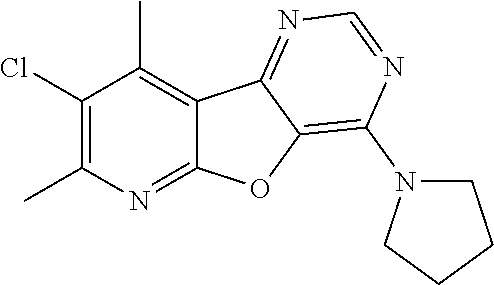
C1(Cl)=C(C)N=C2C(=C1C)C1=NC=NC(N3CCCC3)=C1O2
